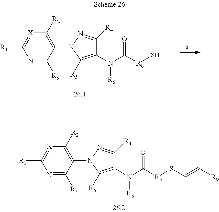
C1(N([R6])C(=O)[R8]SC=C[R9])=C([R5])N(C2=C([R2])[X]=C([R1])N=C2[R3])N=C1[R4].C1(N([R6])C(=O)[R8]S)=C([R5])N(C2=C([R2])[X]=C([R1])N=C2[R3])N=C1[R4]
